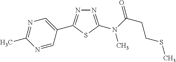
C1=C(C2=NN=C(N(C(CCSC)=O)C)S2)C=NC(C)=N1
